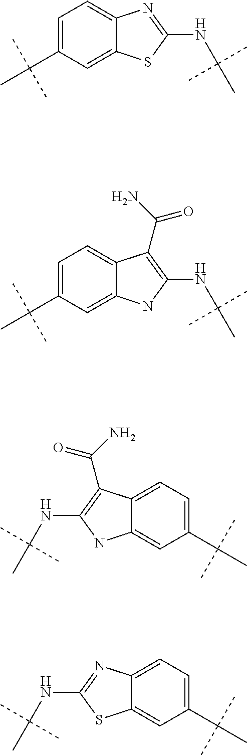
C1=C(C(C)(C)C)C=C2C(=C1)N=C(NC(C)(C)C)S2.C1=C(C(C)(C)C)C=C2C(=C1)C(C(=O)N)=C(NC(C)(C)C)N2.C1=C(C(C)(C)C)C=C2C(=C1)C(C(=O)N)=C(NC(C)(C)C)N2.C1=C(C(C)(C)C)C=C2C(=C1)N=C(NC(C)(C)C)S2
